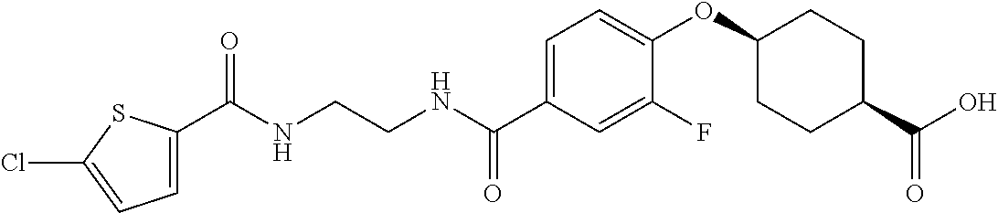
C(NCCNC(C1=CC=C(OC2CCC(C(O)=O)CC2)C(F)=C1)=O)(=O)C1=CC=C(Cl)S1
